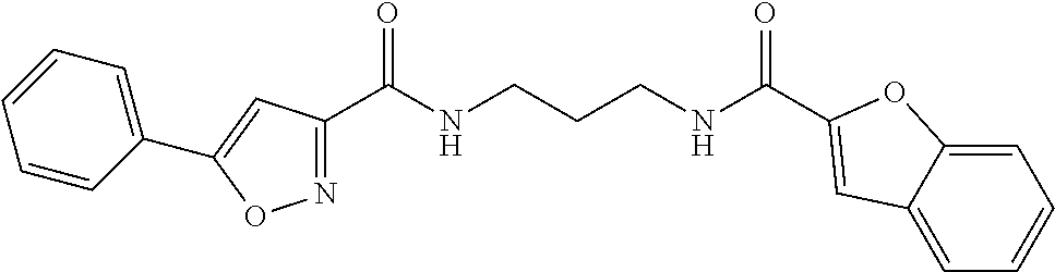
C1(C(NCCCNC(=O)C2=CC3=CC=CC=C3O2)=O)=NOC(C2=CC=CC=C2)=C1
